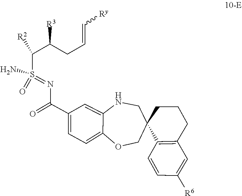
C1=C(C(=O)N=S(=O)(C(C(CC=C[Ry])[R3])[R2])N)C=C2NCC3(C4=C(CCC3)C=C([R6])C=C4)COC2=C1
